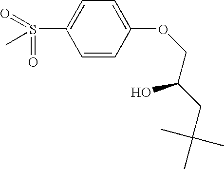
C1=C(S(=O)(=O)C)C=CC(OCC(CC(C)(C)C)O)=C1
